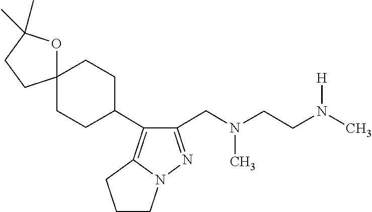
CN(CC1=NN2C(=C1C1CCC3(CC1)OC(C)(C)CC3)CCC2)CCN([H])C
